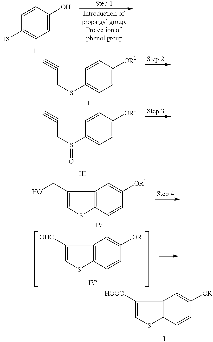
C1=CC(O)=CC=C1S.C(CSC1=CC=C([OR1])C=C1)#C.C(CS(C1=CC=C([OR1])C=C1)=O)#C.C1(CO)=CSC2=C1C=C([OR1])C=C2.C1([OHC])=CSC2=C1C=C([OR1])C=C2.C1([HOOC])=CSC2=C1C=C([OR])C=C2
